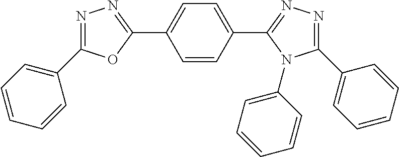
C1=C(C2=NN=C(C3=CC=CC=C3)O2)C=CC(C2=NN=C(C3=CC=CC=C3)N2C2=CC=CC=C2)=C1
